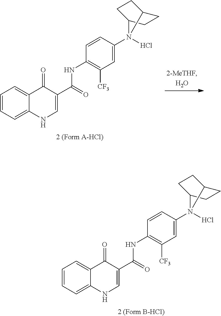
C(C1=CNC2=CC=CC=C2C1=O)(NC1=C([CF3])C=C(N2(Cl)C3CCC2CC3)C=C1)=O.C(C1=CNC2=CC=CC=C2C1=O)(NC1=C([CF3])C=C(N2(Cl)C3CCC2CC3)C=C1)=O
